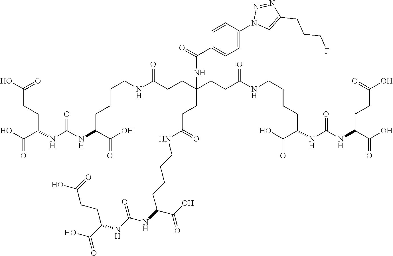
C(CNC(CCC(CCC(NCCCCC(C(=O)O)NC(NC(C(O)=O)CCC(O)=O)=O)=O)(NC(C1=CC=C(N2C=C(CCCF)N=N2)C=C1)=O)CCC(NCCCCC(NC(NC(CCC(O)=O)C(O)=O)=O)C(O)=O)=O)=O)CCC(NC(NC(C(O)=O)CCC(O)=O)=O)C(O)=O
